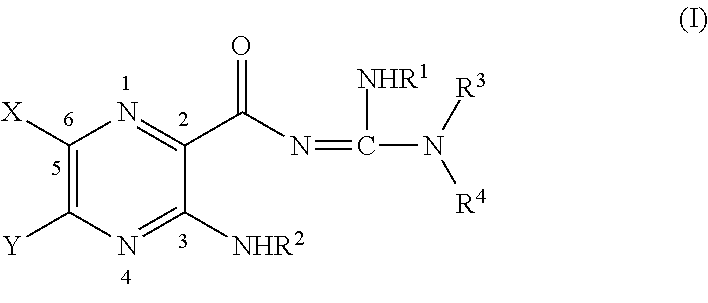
C1([X])=C([Y])N=C([NHR2])C(C(N=C(N([R4])[R3])[NHR1])=O)=N1
